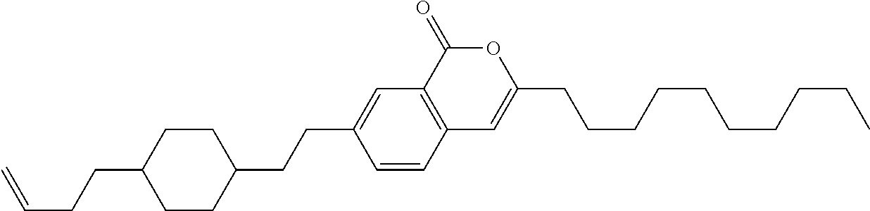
C12=C(C(=O)OC(CCCCCCCCCC)=C1)C=C(CCC1CCC(CCC=C)CC1)C=C2
